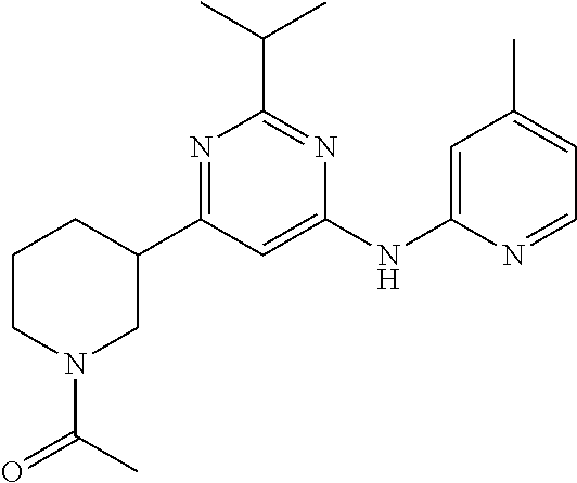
C1CN(C(=O)C)CC(C2=NC(C(C)C)=NC(NC3=CC(C)=CC=N3)=C2)C1
